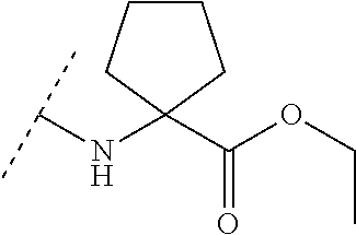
C(NC1(C(OCC)=O)CCCC1)(C)C
